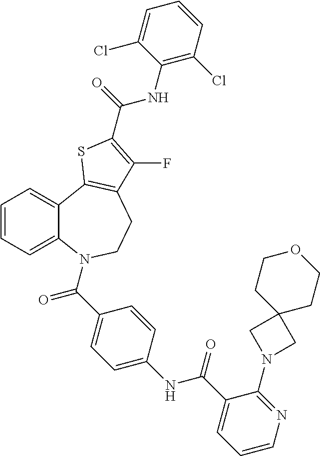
C1=CC=C2C(=C1)C1=C(CCN2C(=O)C2=CC=C(NC(=O)C3=CC=CN=C3N3CC4(C3)CCOCC4)C=C2)C(F)=C(C(NC2=C(Cl)C=CC=C2Cl)=O)S1
